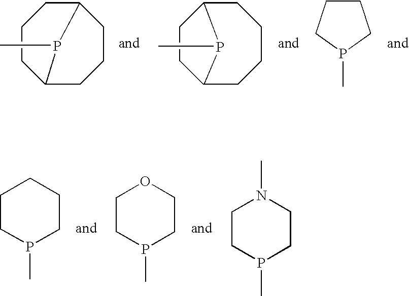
C12CCCC(CCC1)P2C.C12CCCCC(P1C)CC2.C1CCP(C)C1.C1CP(C)CCC1.C1CP(C)CCO1.C1CP(C)CCN1C
